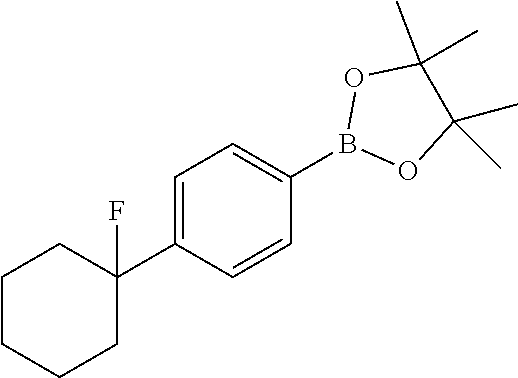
C1CCCC(C2=CC=C(B3OC(C)(C)C(C)(C)O3)C=C2)(F)C1
